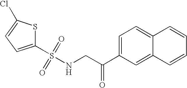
S(=O)(=O)(C1=CC=C(Cl)S1)NCC(=O)C1=CC=C2C(=C1)C=CC=C2
